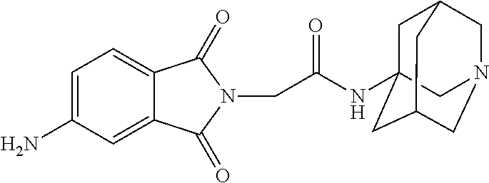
C1=C(N)C=C2C(=C1)C(=O)N(CC(=O)NC13CC4CN(CC(C1)C4)C3)C2=O
